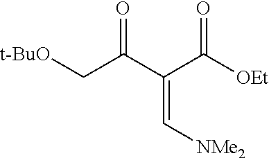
C(=O)(C[t-BuO])C(C(=O)[OEt])=C[NMe2]
